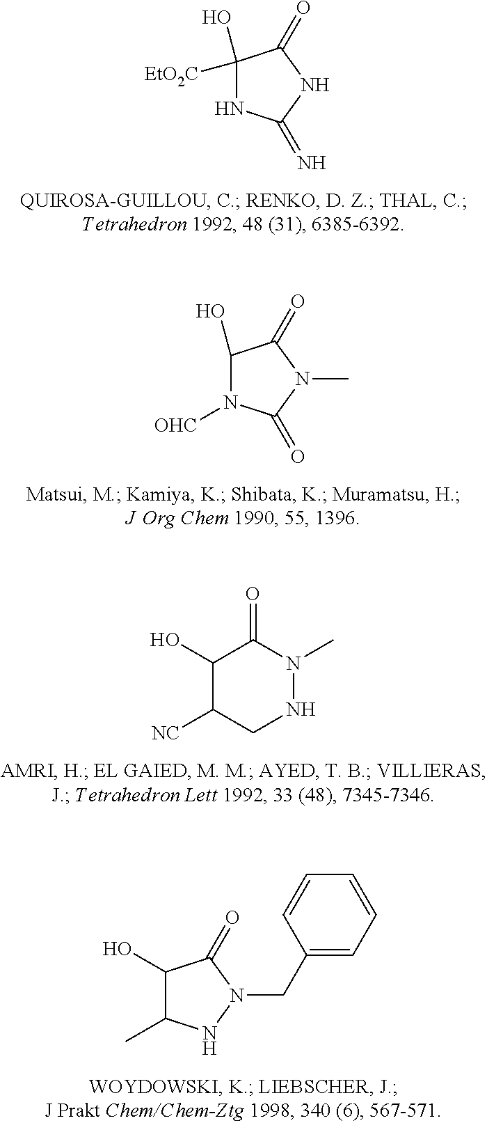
C1([EtO2C])(O)NC(=N)NC1=O.C1(O)N([OHC])C(=O)N(C)C1=O.C1(O)C([NC])CNN(C)C1=O.C1(O)C(C)NN(CC2=CC=CC=C2)C1=O
